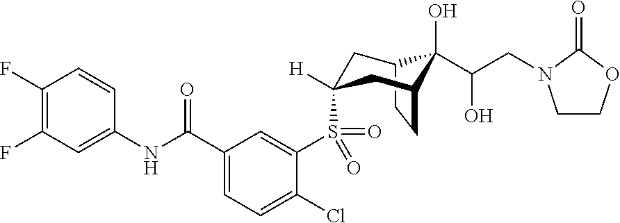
C12CCC(CC(S(C3=CC(C(NC4=CC(F)=C(F)C=C4)=O)=CC=C3Cl)(=O)=O)([H])C1)C2(O)C(CN1CCOC1=O)O
